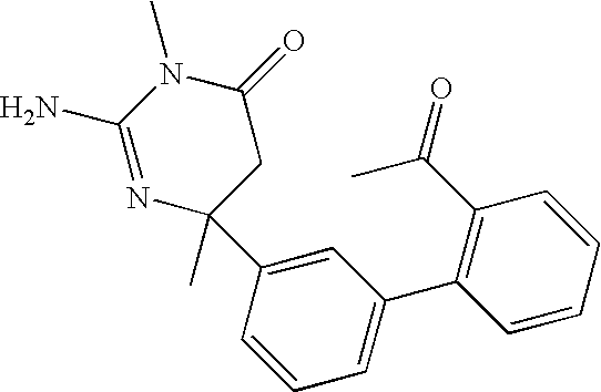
N1=C(N)N(C)C(=O)CC1(C)C1=CC(C2=C(C(=O)C)C=CC=C2)=CC=C1
